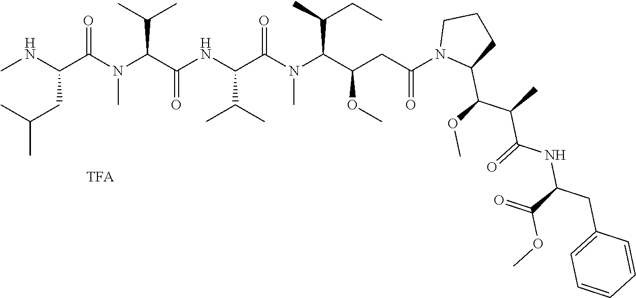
N(C(C(N(C(C(C)C)C(NC(C(=O)N(C(C(C)CC)C(CC(N1C(C(OC)C(C)C(=O)NC(CC2=CC=CC=C2)C(=O)OC)CCC1)=O)OC)C)C(C)C)=O)C)=O)CC(C)C)C
